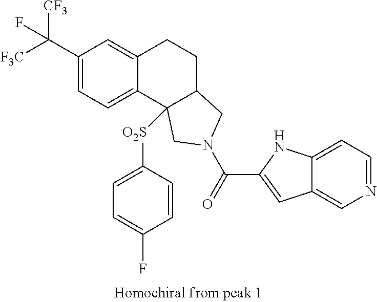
[F3C]C(C1=CC=C2C(=C1)CCC1C2([O2S]C2=CC=C(F)C=C2)CN(C(=O)C2=CC3=CN=CC=C3N2)C1)([CF3])F
